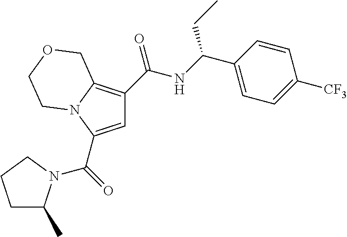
C1C(C)N(C(=O)C2=CC(C(NC(C3=CC=C([CF3])C=C3)CC)=O)=C3N2CCOC3)CC1
